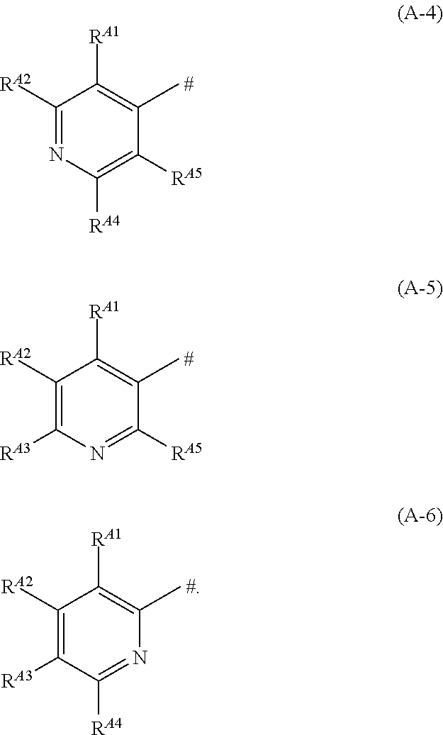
C1([RA2])=NC([RA4])=C([RA5])C(C)=C1[RA1].[#].C1([RA2])=C([RA3])N=C([RA5])C(C)=C1[RA1].[#].C1([RA2])=C([RA3])C([RA4])=NC(C)=C1[RA1].[#]
